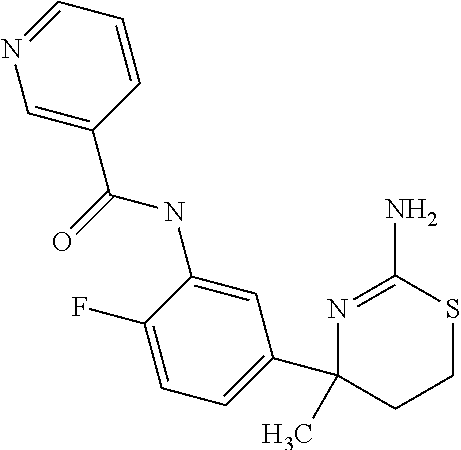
C1=C(C(=O)NC2=CC(C3(C)N=C(N)SCC3)=CC=C2F)C=CC=N1
